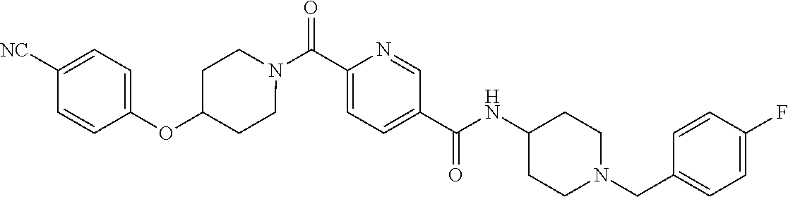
N(C(C1=CC=C(C(=O)N2CCC(OC3=CC=C([CN])C=C3)CC2)N=C1)=O)C1CCN(CC2=CC=C(F)C=C2)CC1
